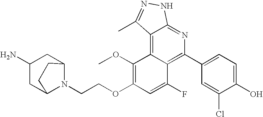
C1(C2=C3C(=C4C(=N2)NN=C4C)C(OC)=C(OCCN2C4CC(N)CC2CC4)C=C3F)=CC=C(O)C(Cl)=C1
